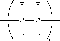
C(C(F)(F)C)(F)(F)C
